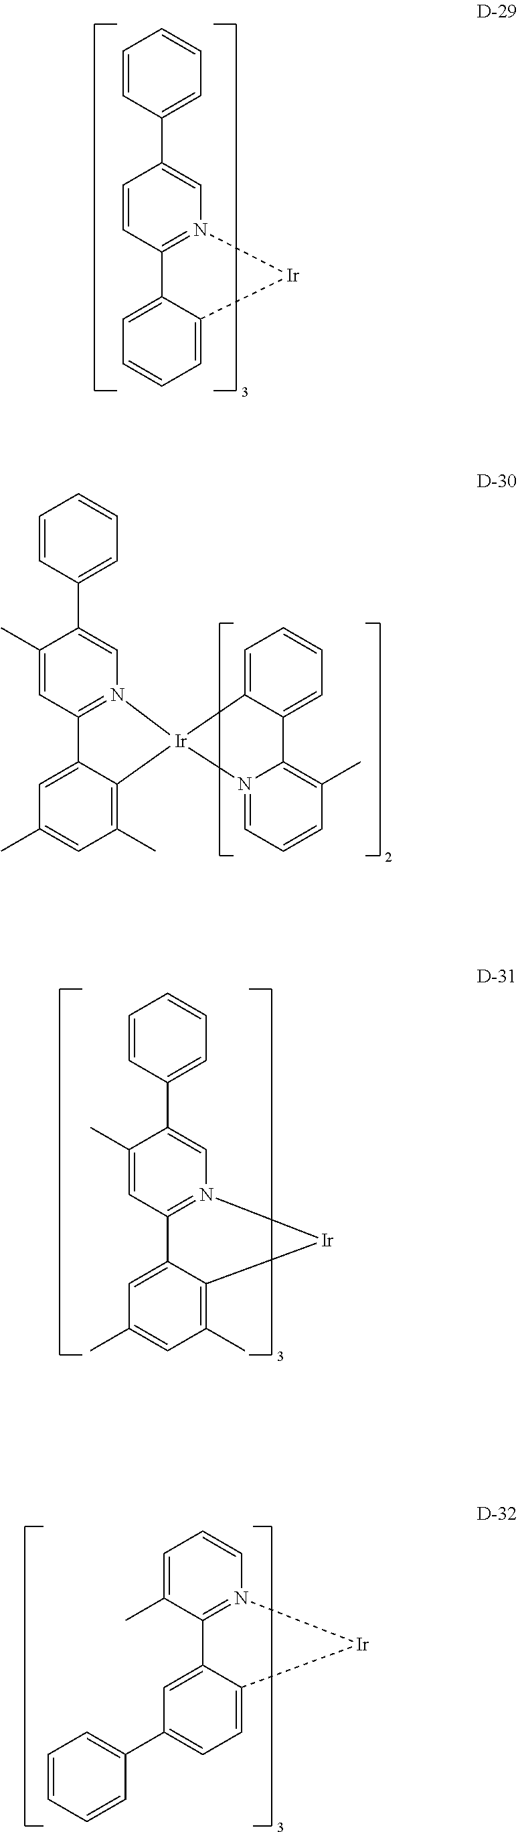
C1(C2=CC=CC=C2)=CN2=C(C=C1)C1=CC=CC=C1[Ir]2.C1(C2=CC=CC=C2)=CN2=C(C=C1C)C1=CC(C)=CC(C)=C1[Ir]21C2=CC=CC=C2C2=C(C)C=CC=N12.C1(C2=CC=CC=C2)=CN2=C(C=C1C)C1=CC(C)=CC(C)=C1[Ir]2.C1=CN2=C(C(C)=C1)C1=CC(C3=CC=CC=C3)=CC=C1[Ir]2
